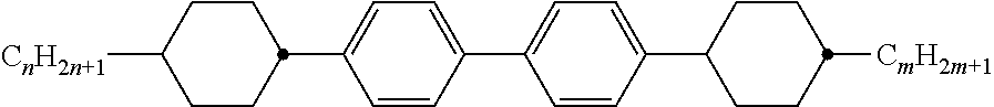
[CnH2n+1]C1CCC(C2=CC=C(C3=CC=C(C4CCC([CmH2m+1])CC4)C=C3)C=C2)CC1
